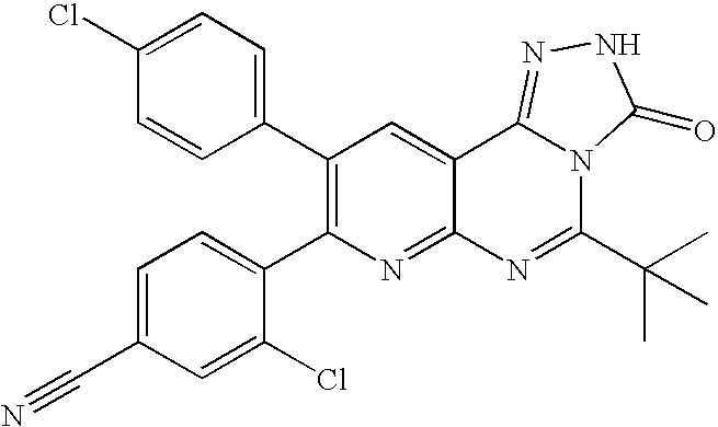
C1(C2=C(C3=CC=C(C#N)C=C3Cl)N=C3C(=C2)C2=NNC(=O)N2C(C(C)(C)C)=N3)=CC=C(Cl)C=C1
